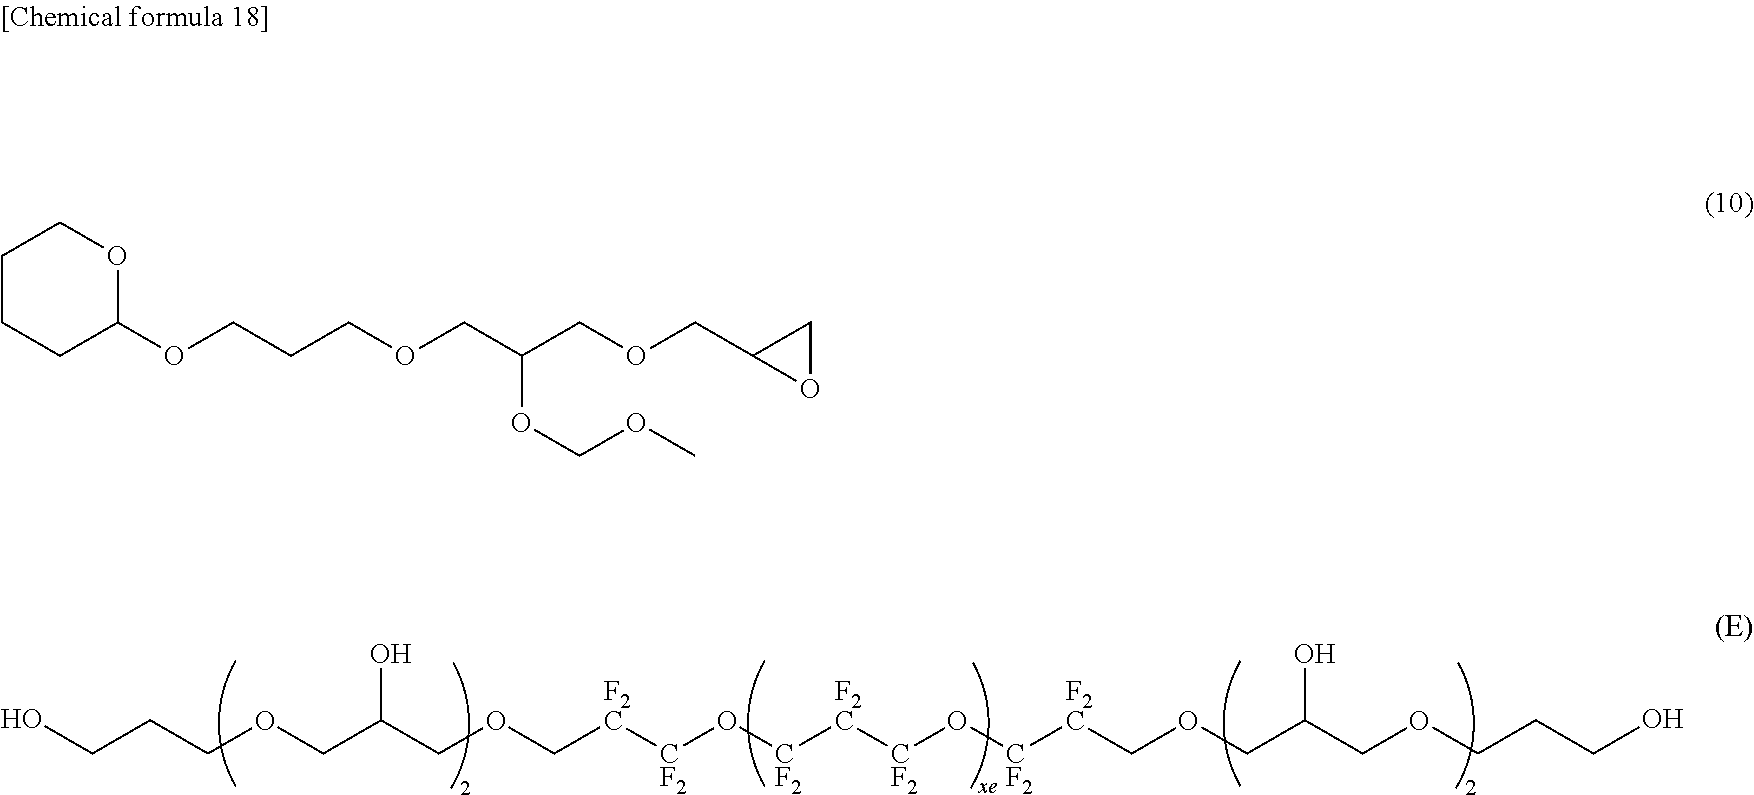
C(CCOCC(COC[F2C][CF2]O[CF2][F2C][CF2]O[CF2][F2C]COCC(COCCCO)O)O)O.C1CCC(OCCCOCC(COCC2OC2)OCOC)OC1
